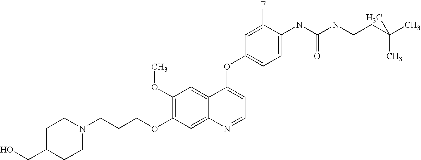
C(CCOC1=C(OC)C=C2C(=C1)N=CC=C2OC1=CC=C(NC(NCCC(C)(C)C)=O)C(F)=C1)N1CCC(CO)CC1
